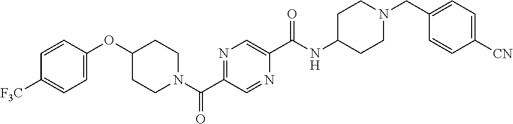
C1=CC(OC2CCN(C(C3=NC=C(C(NC4CCN(CC5=CC=C([CN])C=C5)CC4)=O)N=C3)=O)CC2)=CC=C1[F3C]
